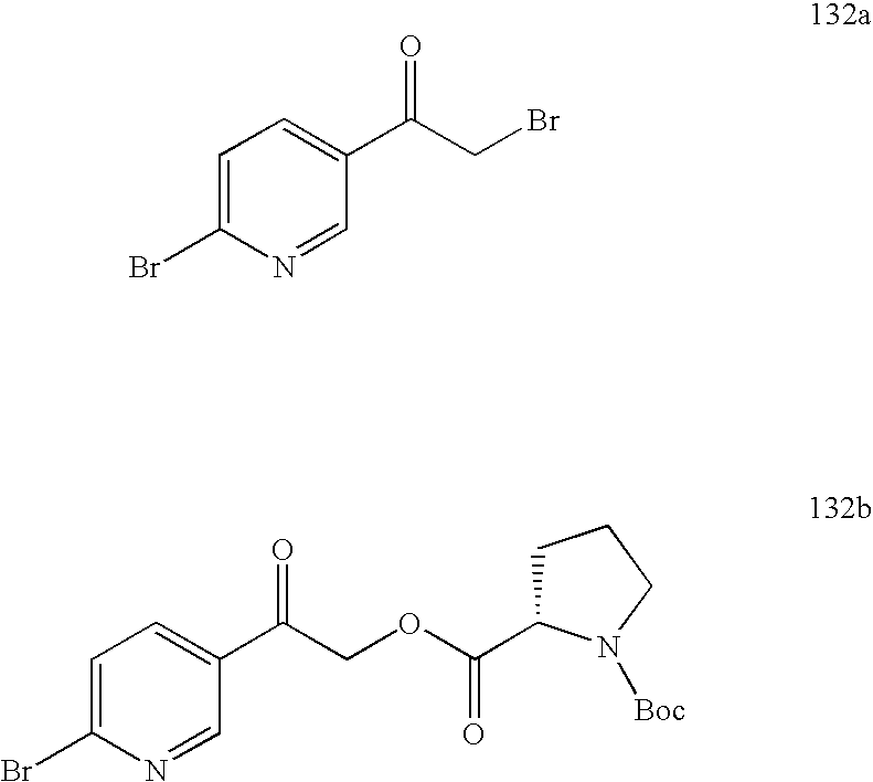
C1=C(Br)N=CC(C(CBr)=O)=C1.C1=C(Br)N=CC(C(COC(C2CCCN2[Boc])=O)=O)=C1
